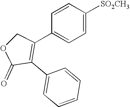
C1(C2=C(C3=CC=CC=C3)C(=O)OC2)=CC=C([SO2CH3])C=C1
